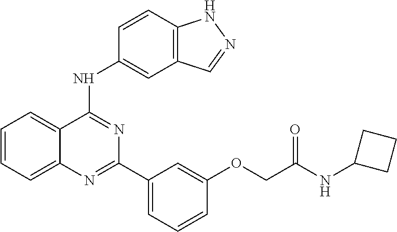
C1=CC=C2C(=C1)C(NC1=CC3=C(C=C1)NN=C3)=NC(C1=CC=CC(OCC(NC3CCC3)=O)=C1)=N2
